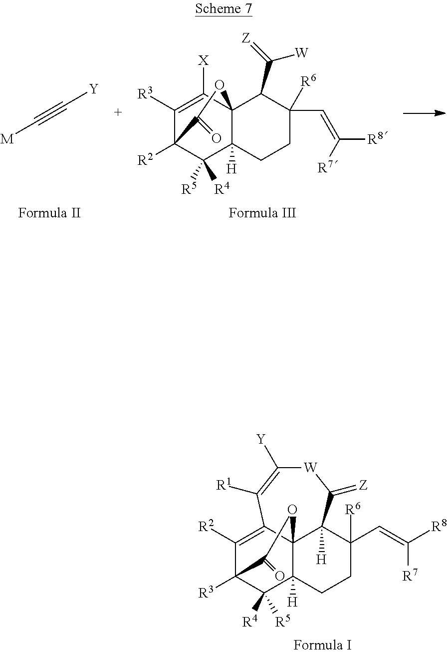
[W]1C([Y])=C([R1])C2=C([R2])C3([R3])C([R5])([R4])C4([H])C2(C([H])(C1=[Z])C(C=C([R8])[R7])([R6])CC4)OC3=O.C(#C[Y])[M].[X]C1=C([R3])C2([R2])C([R4])([R5])C3([H])C1(C(C(=[Z])[W])C([R6])(C=C([R8])[R7])CC3)OC2=O
